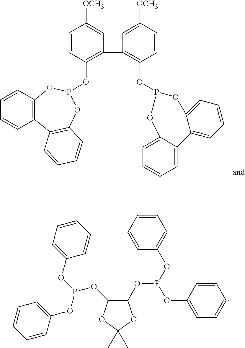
C1=CC(OP2OC3=C(C4=C(C=CC=C4)O2)C=CC=C3)=C(C2=C(OP3OC4=CC=CC=C4C4=CC=CC=C4O3)C=CC([OCH3])=C2)C=C1[OCH3].C1(OP(OC2=CC=CC=C2)OC2=CC=CC=C2)C(OP(OC2=CC=CC=C2)OC2=CC=CC=C2)OC(C)(C)O1
